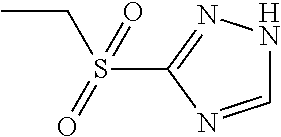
C1=NC(S(=O)(CC)=O)=NN1
